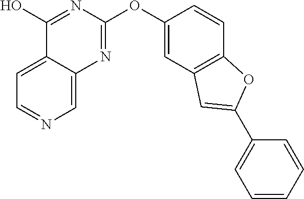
C1=C2C(=CN=C1)N=C(OC1=CC3=C(C=C1)OC(C1=CC=CC=C1)=C3)N=C2O
